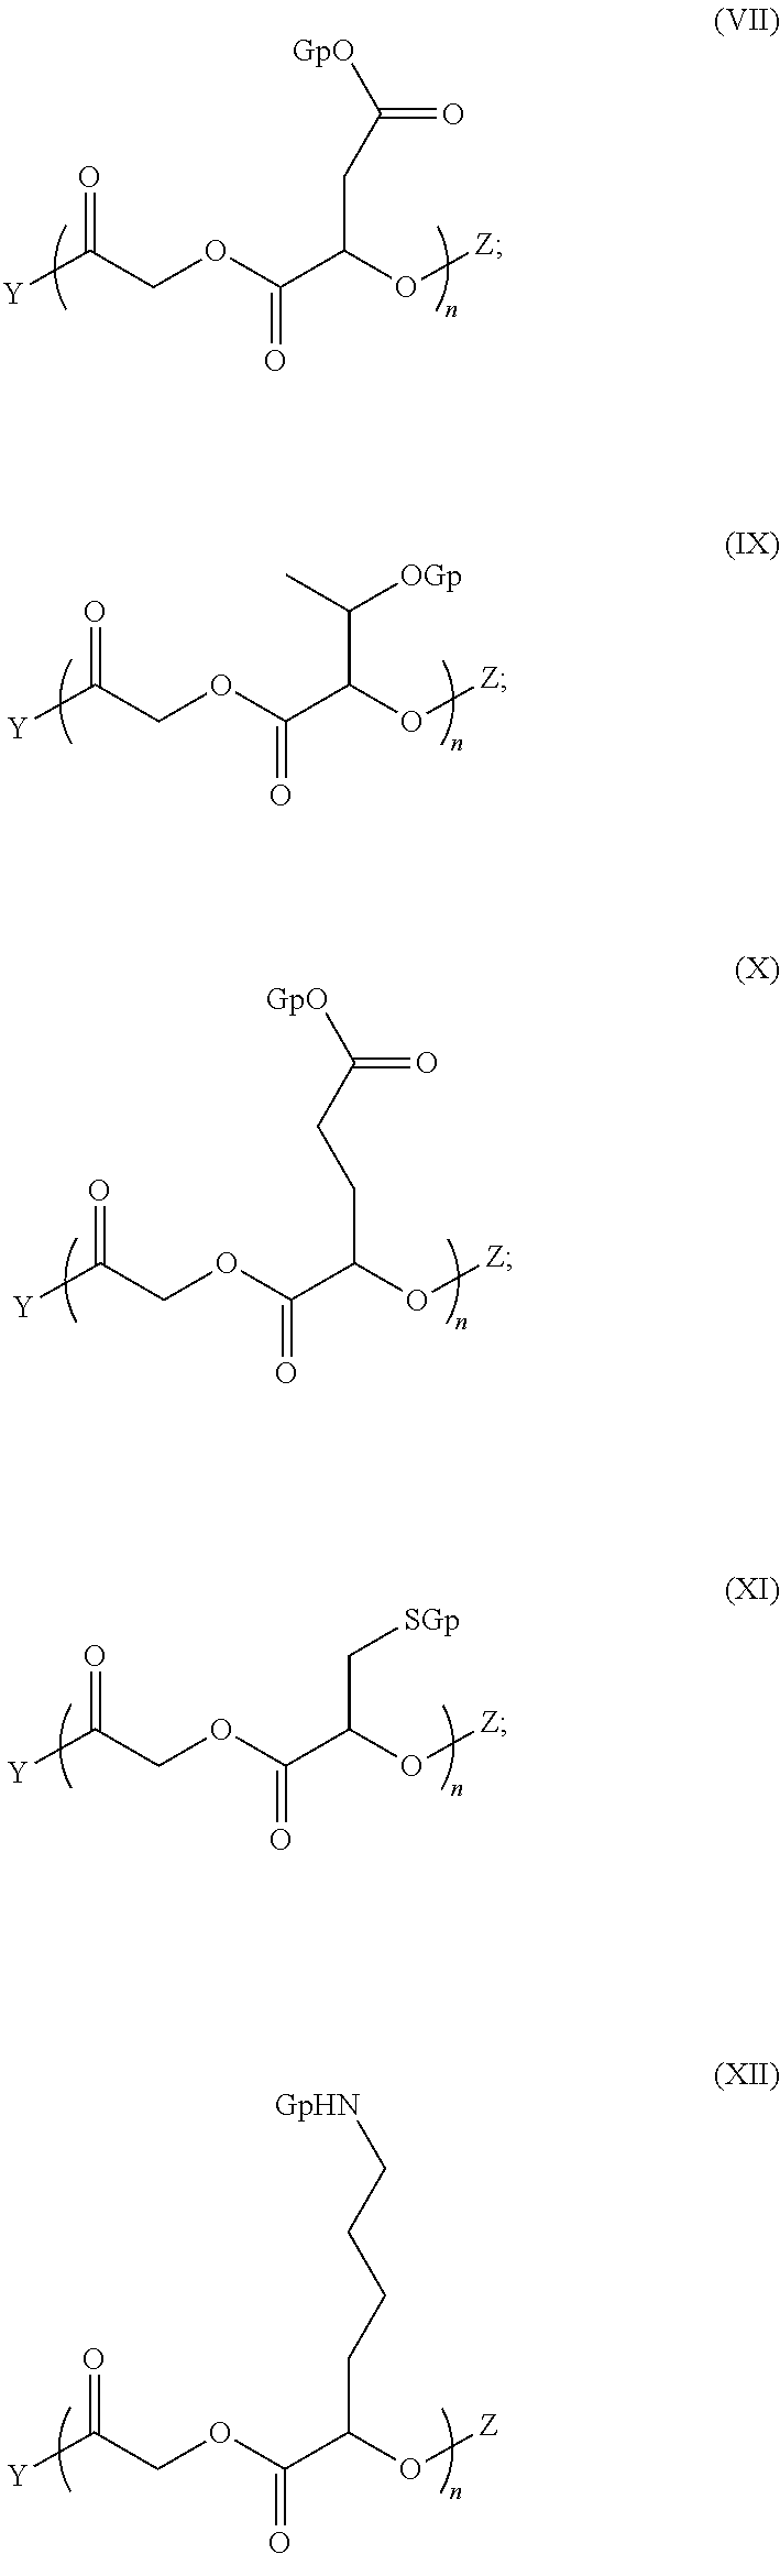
[Y]C(COC(C(O[Z])CC(=O)[GpO])=O)=O.[Y]C(COC(C(O[Z])C([OGp])C)=O)=O.[Y]C(COC(C(O[Z])CCC(=O)[GpO])=O)=O.[Y]C(COC(C(O[Z])C[SGp])=O)=O.[Y]C(COC(C(O[Z])CCCC[GpHN])=O)=O
